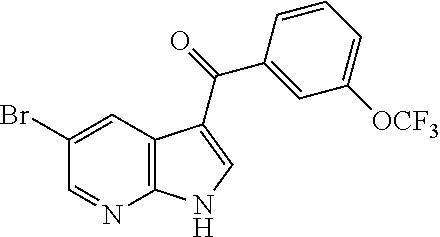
C12=C(C=C(Br)C=N1)C(C(=O)C1=CC([OCF3])=CC=C1)=CN2
